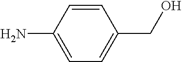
C1=CC(N)=CC=C1CO
